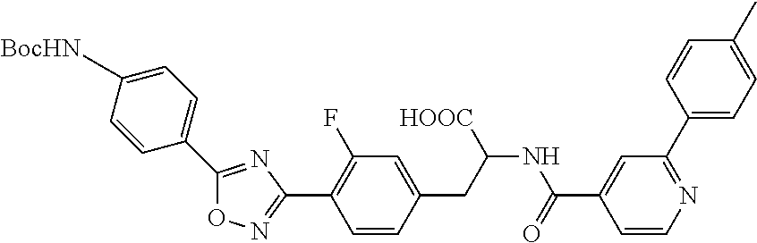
C1(CC(NC(C2=CC(C3=CC=C(C)C=C3)=NC=C2)=O)[HOOC])=CC(F)=C(C2=NOC(C3=CC=C([BocHN])C=C3)=N2)C=C1
